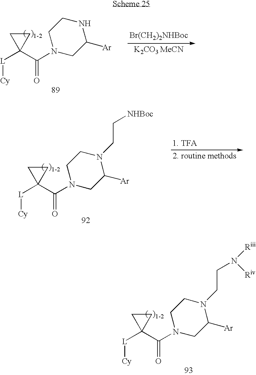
C1CC1([L][Cy])C(=O)N1CC([Ar])NCC1.[Br(CH2)2NHBoc].C1CC1([L][Cy])C(=O)N1CC([Ar])N(CC[NHBoc])CC1.C1CC1([L][Cy])C(=O)N1CC([Ar])N(CCN([Riii])[Riv])CC1
